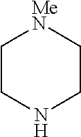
C1CNCC[MeN]1
